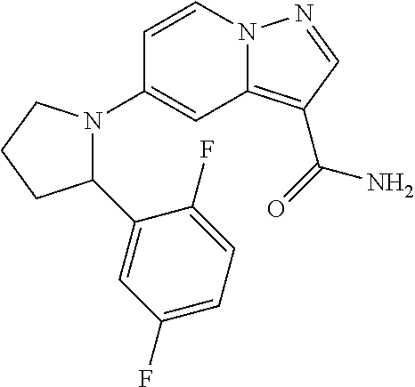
C1(N2C(C3=CC(F)=CC=C3F)CCC2)=CC2=C(C(=O)N)C=NN2C=C1
